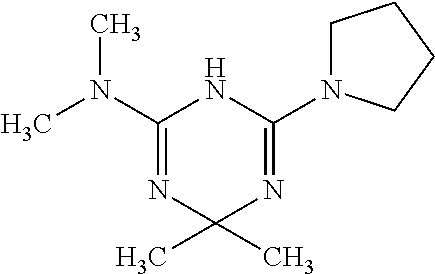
CN(C1=NC(C)(C)N=C(N2CCCC2)N1)C
